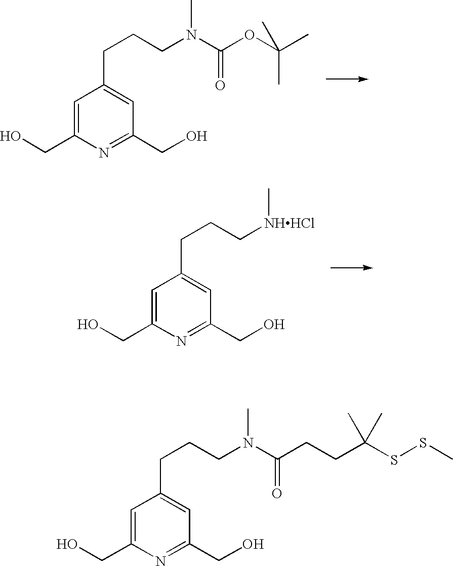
C1=C(CO)N=C(CO)C=C1CCCN(C(OC(C)(C)C)=O)C.C1=C(CO)N=C(CO)C=C1CCC[NHHCl]C.C1=C(CO)N=C(CO)C=C1CCCN(C(CCC(SSC)(C)C)=O)C
